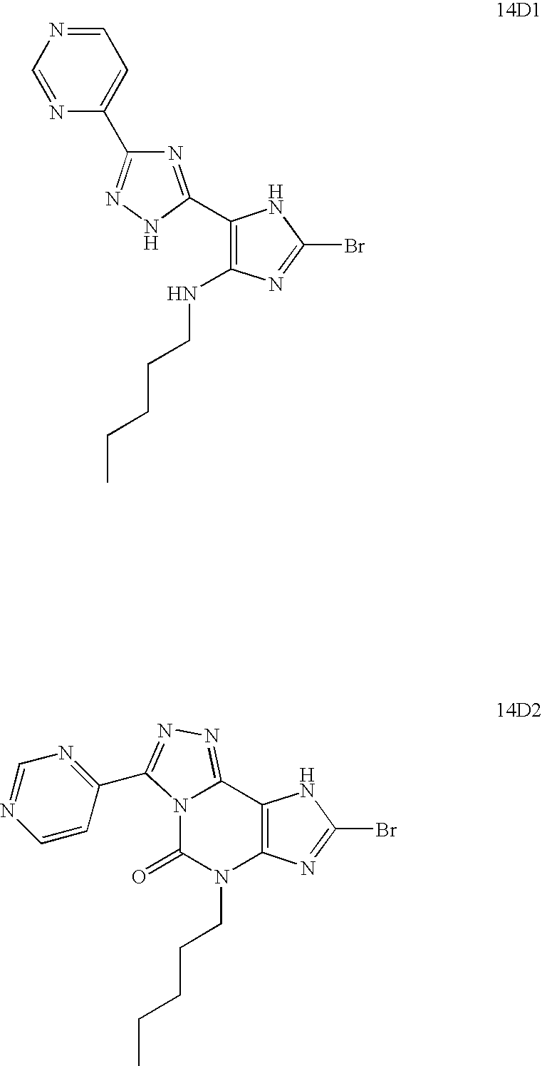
C1=NC=CC(C2=NN=C3N2C(=O)N(CCCCC)C2=C3NC(Br)=N2)=N1.N(C1=C(C2=NC(C3=CC=NC=N3)=NN2)NC(Br)=N1)CCCCC
